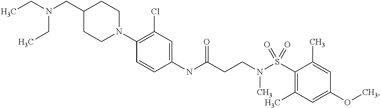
C1(NC(CCN(S(C2=C(C)C=C(OC)C=C2C)(=O)=O)C)=O)=CC(Cl)=C(N2CCC(CN(CC)CC)CC2)C=C1
